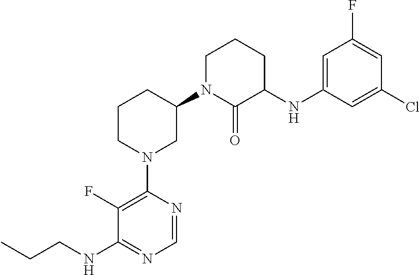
C1(N2CC(N3C(=O)C(NC4=CC(F)=CC(Cl)=C4)CCC3)CCC2)=C(F)C(NCCC)=NC=N1
